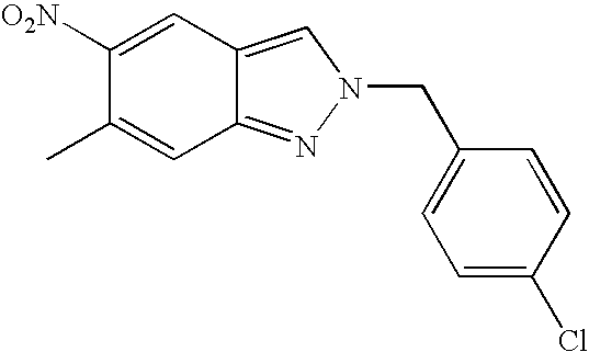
C1([O2N])=CC2=CN(CC3=CC=C(Cl)C=C3)N=C2C=C1C
